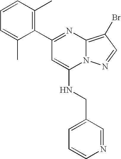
C1(C2=C(C)C=CC=C2C)=NC2=C(Br)C=NN2C(NCC2=CC=CN=C2)=C1
